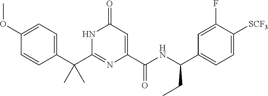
C(C1=CC=C(OC)C=C1)(C1=NC(C(NC(C2=CC=C([SCF3])C(F)=C2)CC)=O)=CC(=O)N1)(C)C
